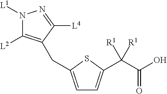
N1([L1])C([L2])=C(CC2=CC=C(C(C(O)=O)([R1])[R1])S2)C([L4])=N1
